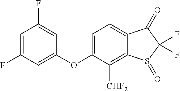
C1=C(OC2=CC(F)=CC(F)=C2)C([CHF2])=C2C(=C1)C(=O)C(F)(F)S2=O
